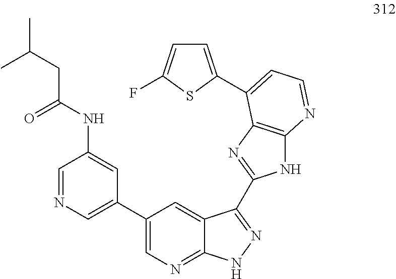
C1=NC=C(C2=CN=C3C(=C2)C(C2=NC4=C(N2)N=CC=C4C2=CC=C(F)S2)=NN3)C=C1NC(CC(C)C)=O
